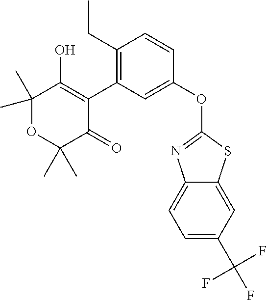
C1(C)(C)OC(C)(C)C(=O)C(C2=C(CC)C=CC(OC3=NC4=CC=C(C(F)(F)F)C=C4S3)=C2)=C1O
